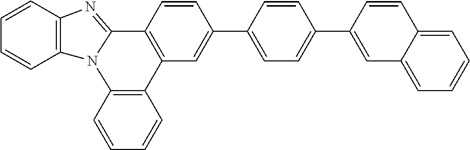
C1=CC2=C(C=C1)N1C(=NC3=C1C=CC=C3)C1=C2C=C(C2=CC=C(C3=CC4=CC=CC=C4C=C3)C=C2)C=C1
